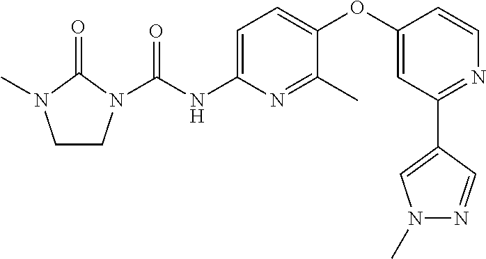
C1CN(C(NC2=CC=C(OC3=CC(C4=CN(C)N=C4)=NC=C3)C(C)=N2)=O)C(=O)N1C
